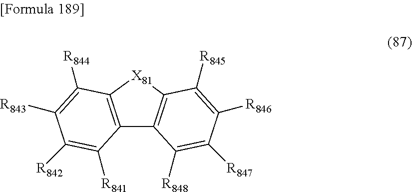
[X81]1C2=C(C3=C1C([R845])=C([R846])C([R847])=C3[R848])C([R841])=C([R842])C([R843])=C2[R844]
